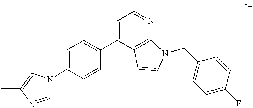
C1=C(N2C=NC(C)=C2)C=CC(C2=CC=NC3=C2C=CN3CC2=CC=C(F)C=C2)=C1
